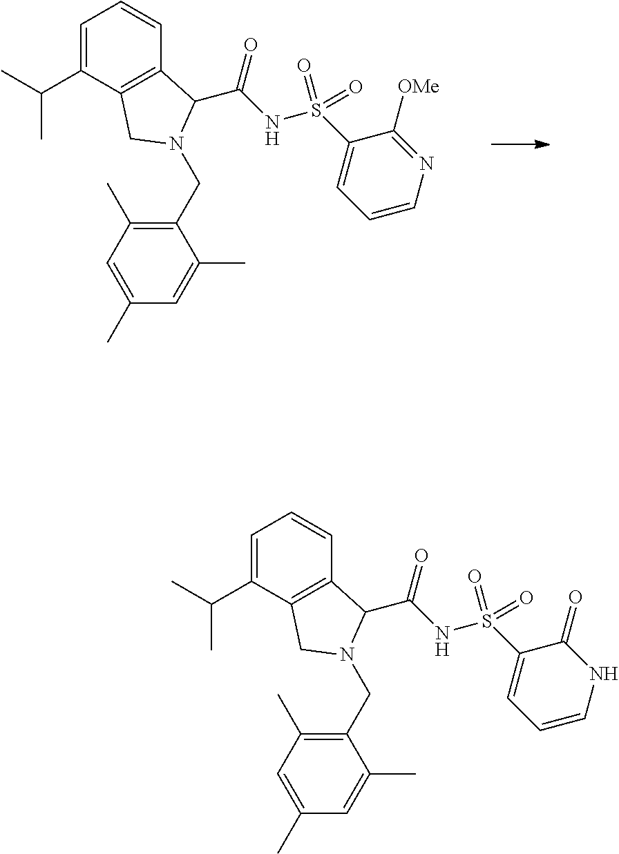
C1=C(C(C)C)C2=C(C=C1)C(C(NS(C1=CC=CNC1=O)(=O)=O)=O)N(CC1=C(C)C=C(C)C=C1C)C2.C1=C(C(C)C)C2=C(C=C1)C(C(NS(C1=CC=CN=C1[OMe])(=O)=O)=O)N(CC1=C(C)C=C(C)C=C1C)C2
